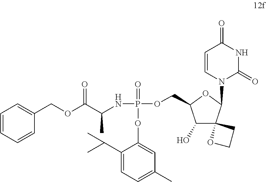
C1=CC=CC(COC(C(NP(=O)(OC2=CC(C)=CC=C2C(C)C)OCC2C(O)C3(C(N4C=CC(=O)NC4=O)O2)CCO3)C)=O)=C1
